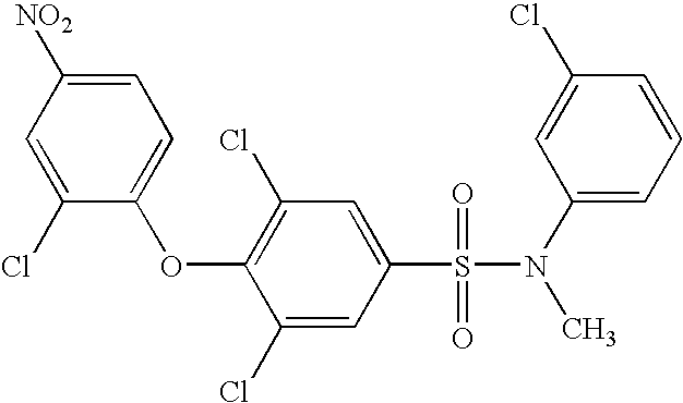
[NO2]C1=CC=C(OC2=C(Cl)C=C(S(=O)(=O)N(C3=CC=CC(Cl)=C3)C)C=C2Cl)C(Cl)=C1
